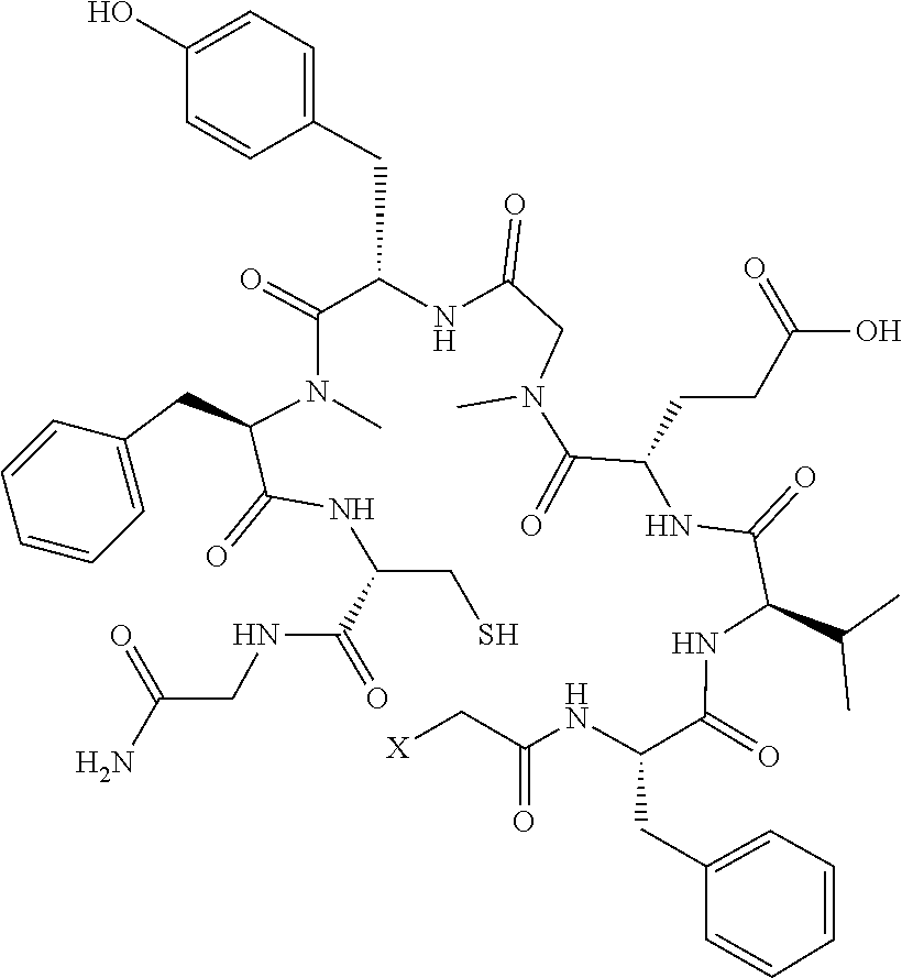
C1(CC(C(=O)N(C(CC2=CC=CC=C2)C(NC(CS)C(=O)NCC(=O)N)=O)C)NC(CN(C(C(CCC(=O)O)NC(C(NC(C(NC(=O)C[X])CC2=CC=CC=C2)=O)C(C)C)=O)=O)C)=O)=CC=C(O)C=C1
